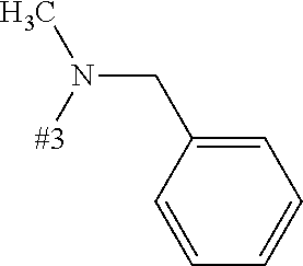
C(N([#3])C)C1=CC=CC=C1
